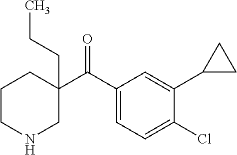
CCCC1(C(C2=CC=C(Cl)C(C3CC3)=C2)=O)CCCNC1
